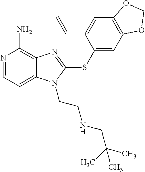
N1=CC=C2C(=C1N)N=C(SC1=CC3=C(C=C1C=C)OCO3)N2CCNCC(C)(C)C
